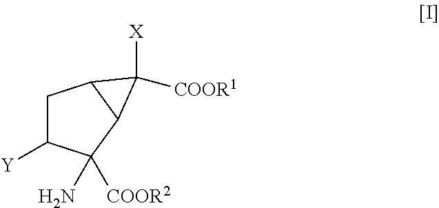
C1C([Y])C(N)([COOR2])C2C1C2([X])[COOR1]
